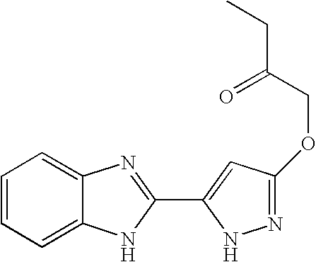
C1=CC=C2C(=C1)N=C(C1=CC(OCC(=O)CC)=NN1)N2
